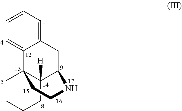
C1=CC=C2C(=C1)C13C([H])(C(C2)NCC1)CCCC3
